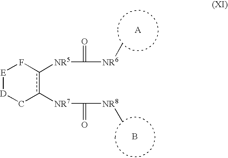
B.[E]1[D]Cc([NR7]C([NR8]C)=O)c([NR5]C(=O)[NR6]C)F1
